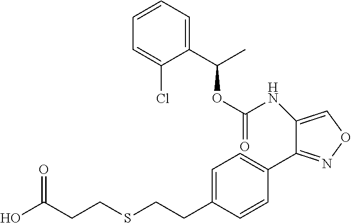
O(C(NC1=CON=C1C1=CC=C(CCSCCC(=O)O)C=C1)=O)C(C)C1=CC=CC=C1Cl
